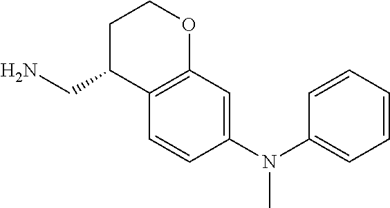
C1=CC(N(C2=CC=CC=C2)C)=CC2=C1C(CN)CCO2
